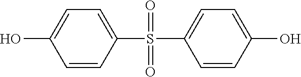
C1=CC(S(=O)(=O)C2=CC=C(O)C=C2)=CC=C1O
